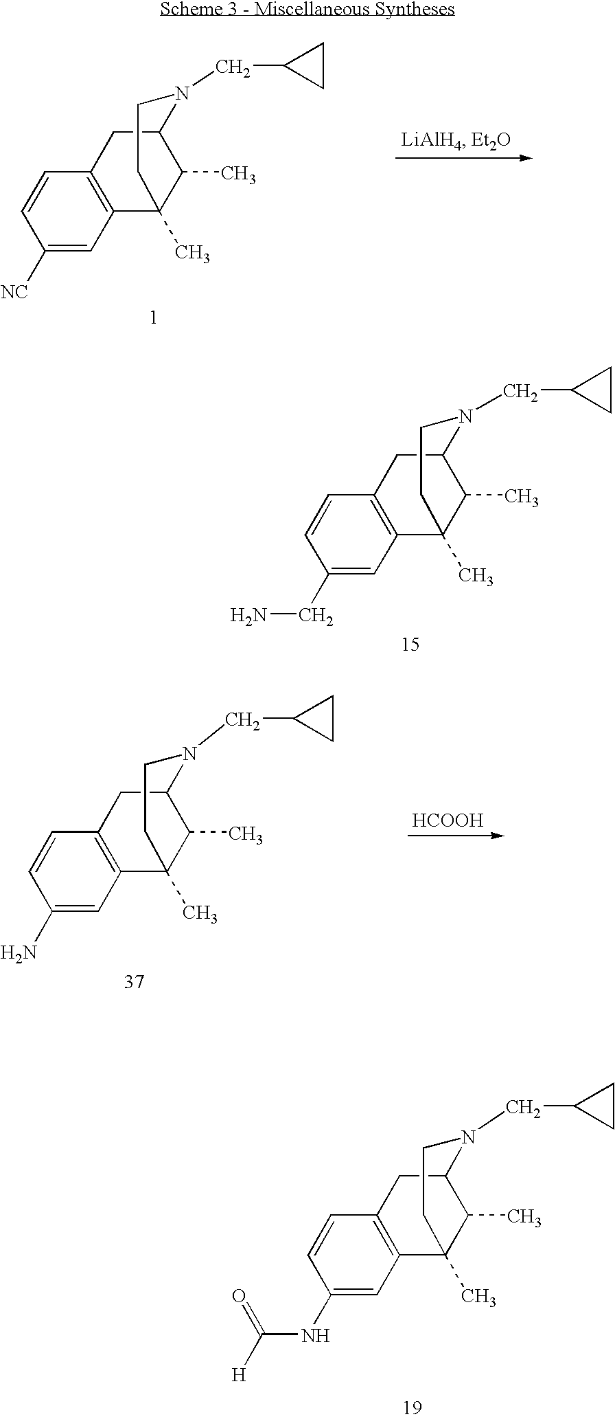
C1(CN)=CC2=C(C=C1)CC1N(CC3CC3)CCC2(C)C1C.C1(NC([H])=O)=CC2=C(C=C1)CC1N(CC3CC3)CCC2(C)C1C.C1([NC])=CC2=C(C=C1)CC1N(CC3CC3)CCC2(C)C1C.C1(N)=CC2=C(C=C1)CC1N(CC3CC3)CCC2(C)C1C.[HCOOH]
